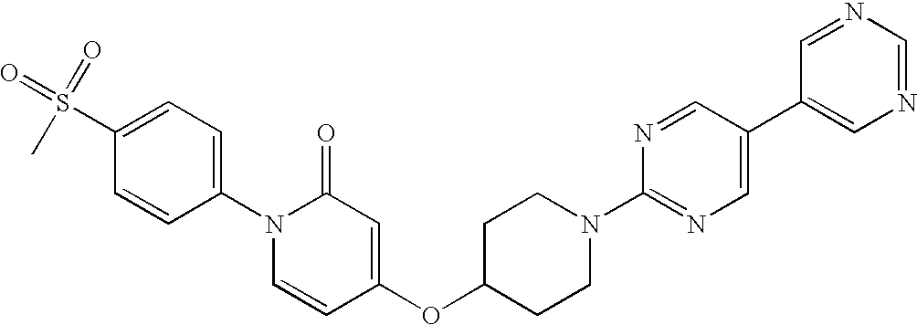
CS(C1=CC=C(N2C=CC(OC3CCN(C4=NC=C(C5=CN=CN=C5)C=N4)CC3)=CC2=O)C=C1)(=O)=O
